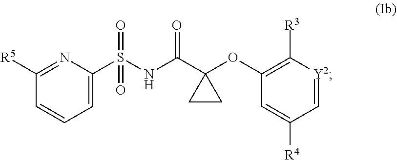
C1=C(S(NC(C2(OC3=C([R3])[Y2]=CC([R4])=C3)CC2)=O)(=O)=O)N=C([R5])C=C1
